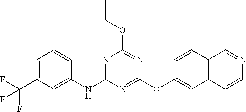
C1(C(F)(F)F)=CC=CC(NC2=NC(OCC)=NC(OC3=CC4=C(C=C3)C=NC=C4)=N2)=C1
